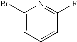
C1(Br)=CC=CC(F)=N1
